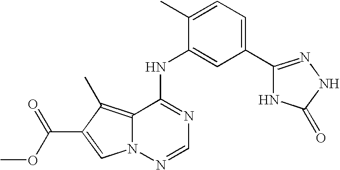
C12=C(C)C(C(OC)=O)=CN1N=CN=C2NC1=CC(C2=NNC(=O)N2)=CC=C1C
